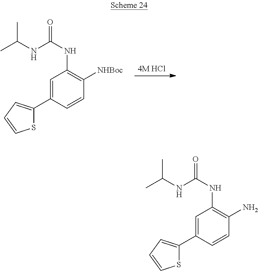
[4M HCl].C1=C(C2=CC=CS2)C=CC([NHBoc])=C1NC(NC(C)C)=O.C1=C(C2=CC=CS2)C=CC(N)=C1NC(NC(C)C)=O
